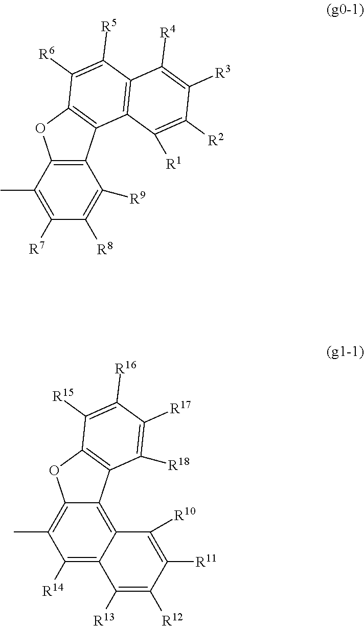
C12=C(C(C)=C([R7])C([R8])=C1[R9])OC1=C2C2=C(C([R5])=C1[R6])C([R4])=C([R3])C([R2])=C2[R1].C12=C3C(=C([R14])C(C)=C1OC1=C2C([R18])=C([R17])C([R16])=C1[R15])C([R13])=C([R12])C([R11])=C3[R10]
